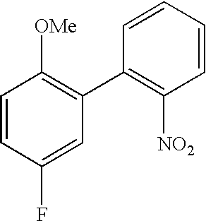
C1=CC(F)=CC(C2=C([NO2])C=CC=C2)=C1[OMe]
